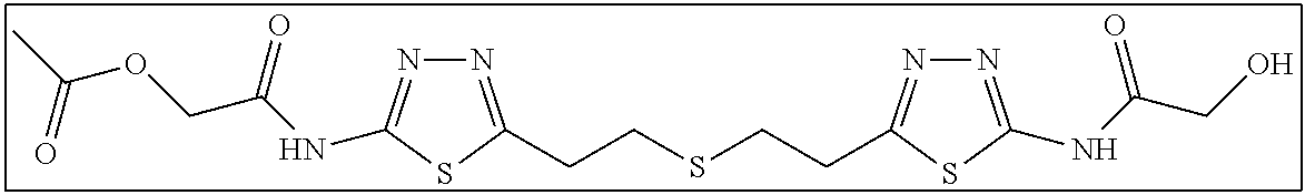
N1=C(CCSCCC2=NN=C(NC(CO)=O)S2)SC(NC(COC(C)=O)=O)=N1
